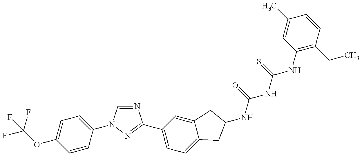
C(OC1=CC=C(N2C=NC(C3=CC=C4C(=C3)CC(NC(=O)NC(=S)NC3=C(CC)C=CC(C)=C3)C4)=N2)C=C1)(F)(F)F
